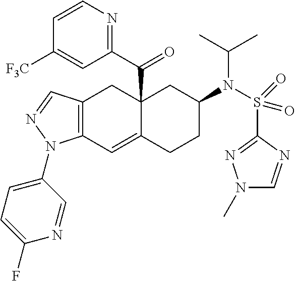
C12(C(C3=NC=CC([F3C])=C3)=O)C(=CC3=C(C1)C=NN3C1=CC=C(F)N=C1)CCC(N(S(C1=NN(C)C=N1)(=O)=O)C(C)C)C2
